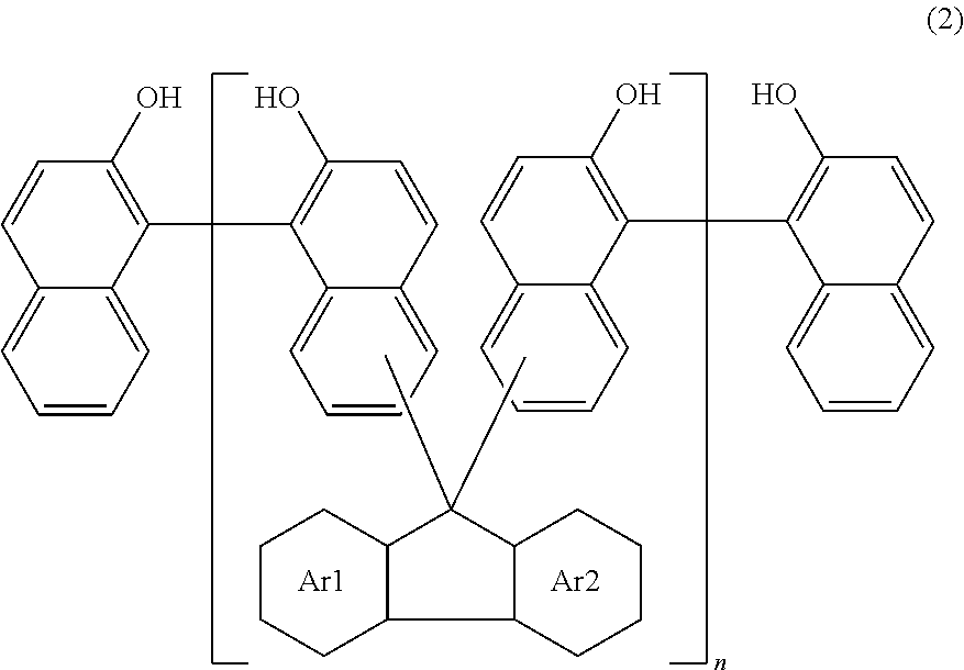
C1=CC=C2C(=C1)C(C1=C(O)C=CC3=CC=CC=C13)=C(O)C=C2.C1=CC=C2C(=C1)C=CC(O)=C2C1=C(O)C=CC2=CC=CC=C12.C12C(C(C)(C)C3C1CCCC3)CCCC2.[Ar1].[Ar2]
